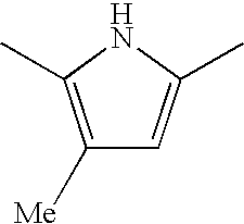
C1([Me])=C(C)NC(C)=C1
